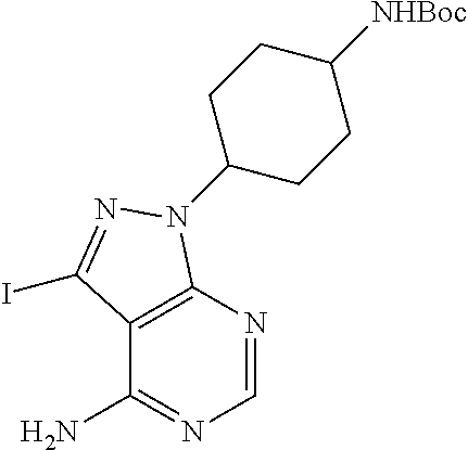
C12=C(N=CN=C1N)N(C1CCC([NHBoc])CC1)N=C2I
